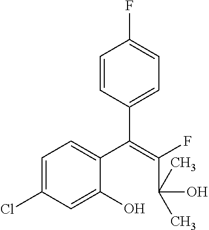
C1=C(Cl)C=C(O)C(C(=C(C(O)(C)C)F)C2=CC=C(F)C=C2)=C1
